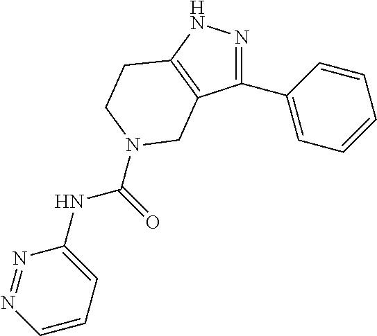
N1=C(C2=CC=CC=C2)C2=C(N1)CCN(C(=O)NC1=CC=CN=N1)C2
